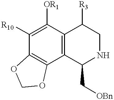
C1([R10])=C([OR1])C2=C(C3=C1OCO3)C(C[OBn])NCC2[R3]
